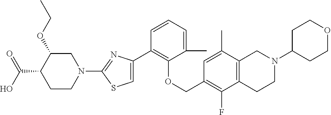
C1(C2=CSC(N3CC(OCC)C(C(=O)O)CC3)=N2)=C(OCC2=C(F)C3=C(C(C)=C2)CN(C2CCOCC2)CC3)C(C)=CC=C1
